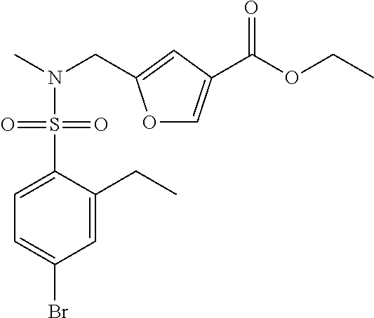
O1C=C(C(OCC)=O)C=C1CN(C)S(=O)(=O)C1=CC=C(Br)C=C1CC
